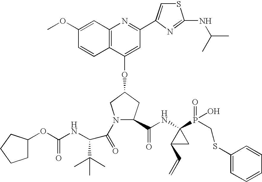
C12=C(C(OC3CN(C(=O)C(C(C)(C)C)NC(OC4CCCC4)=O)C(C(NC4(P(=O)(O)CSC5=CC=CC=C5)C(C=C)C4)=O)C3)=CC(C3=CSC(NC(C)C)=N3)=N1)C=CC(OC)=C2
